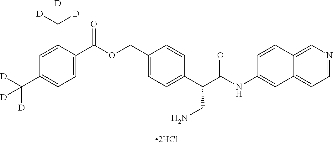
C1=C(C(OCC2=CC=C(C(C(NC3=CC4=CC=NC=C4C=C3)=O)CN)C=C2)=O)C(C([D])([D])[D])=CC(C([D])([D])[D])=C1
